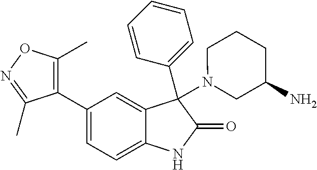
C1=C(C2=C(C)ON=C2C)C=C2C(=C1)NC(=O)C2(C1=CC=CC=C1)N1CC(N)CCC1
